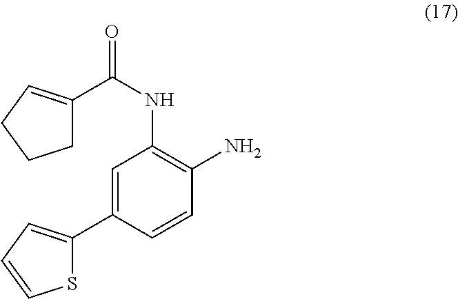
C(NC1=C(N)C=CC(C2=CC=CS2)=C1)(=O)C1=CCCC1
